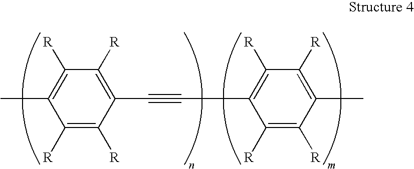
C1(C#CC2=C([R])C([R])=C(C)C([R])=C2[R])=C([R])C([R])=C(C)C([R])=C1[R]
